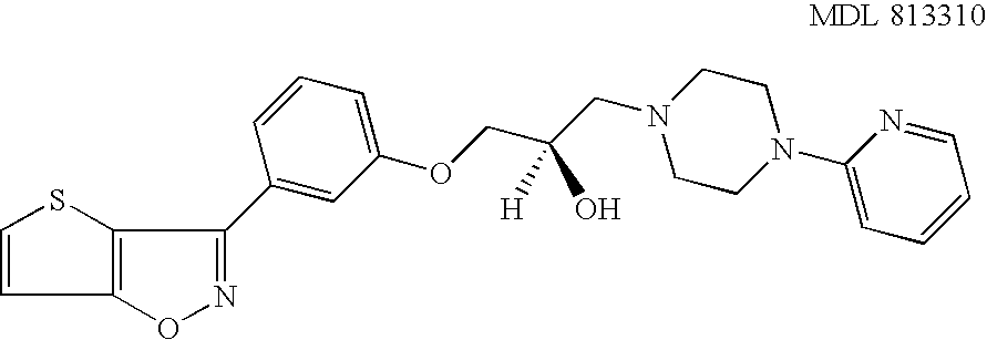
O1N=C(C2=CC(OCC(CN3CCN(C4=CC=CC=N4)CC3)(O)[H])=CC=C2)C2=C1C=CS2
